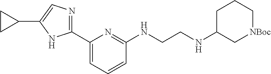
C1(C2=NC=C(C3CC3)N2)=CC=CC(NCCNC2C[NBoc]CCC2)=N1
